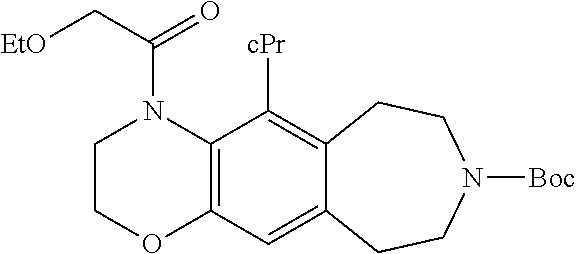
C12=C(N(C(C[EtO])=O)CCO1)C([cPr])=C1C(=C2)CCN([Boc])CC1
